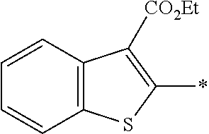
C12=C(C([CO2Et])=C(*)S1)C=CC=C2
